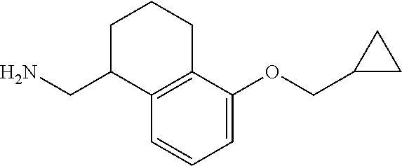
C1C(CN)C2=C(CC1)C(OCC1CC1)=CC=C2
